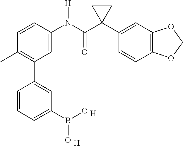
C1=C(N(C(C2(C3=CC4=C(C=C3)OCO4)CC2)=O)[H])C=CC(C)=C1C1=CC(B(O)O)=CC=C1.[H].[H]
